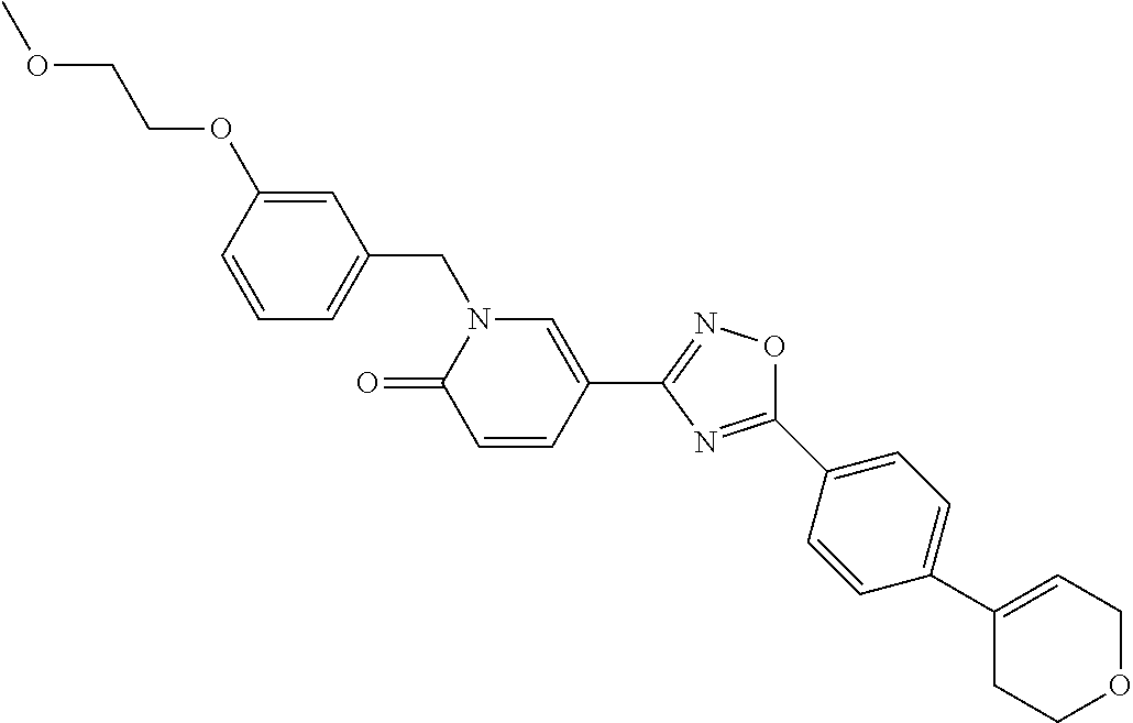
C1=CC(OCCOC)=CC(CN2C(=O)C=CC(C3=NOC(C4=CC=C(C5=CCOCC5)C=C4)=N3)=C2)=C1
